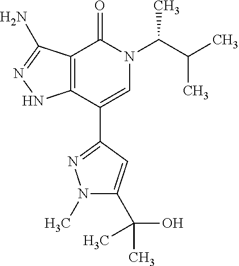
C12=C(C(C3=NN(C)C(C(C)(O)C)=C3)=CN(C(C(C)C)C)C1=O)NN=C2N
